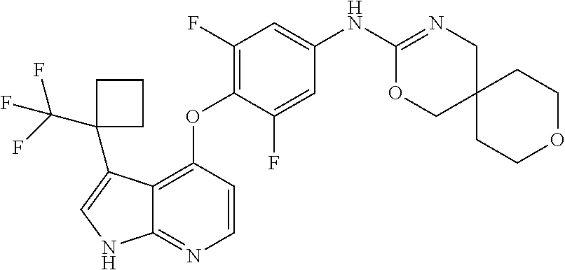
C12=C(OC3=C(F)C=C(NC4=NCC5(CO4)CCOCC5)C=C3F)C=CN=C1NC=C2C1(C(F)(F)F)CCC1
